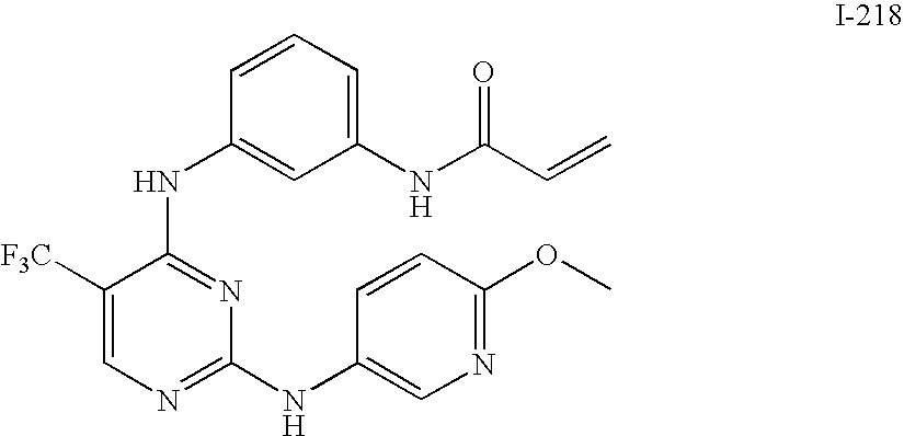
N(C1=NC(NC2=CN=C(OC)C=C2)=NC=C1[F3C])C1=CC(NC(C=C)=O)=CC=C1
